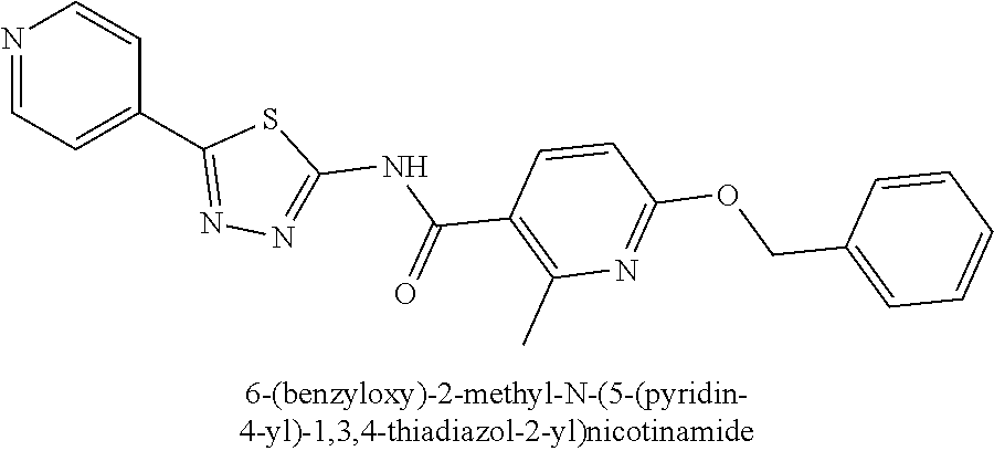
N1=CC=C(C2=NN=C(NC(C3=C(C)N=C(OCC4=CC=CC=C4)C=C3)=O)S2)C=C1
